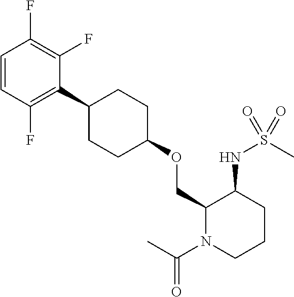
C1=CC(F)=C(C2CCC(OCC3N(C(C)=O)CCCC3NS(C)(=O)=O)CC2)C(F)=C1F
